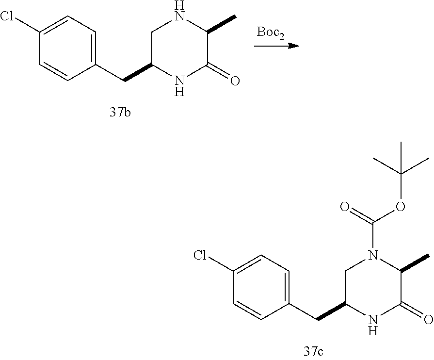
[Boc2].C1(=O)NC(CC2=CC=C(Cl)C=C2)CNC1C.C1(=O)NC(CC2=CC=C(Cl)C=C2)CN(C(=O)OC(C)(C)C)C1C
